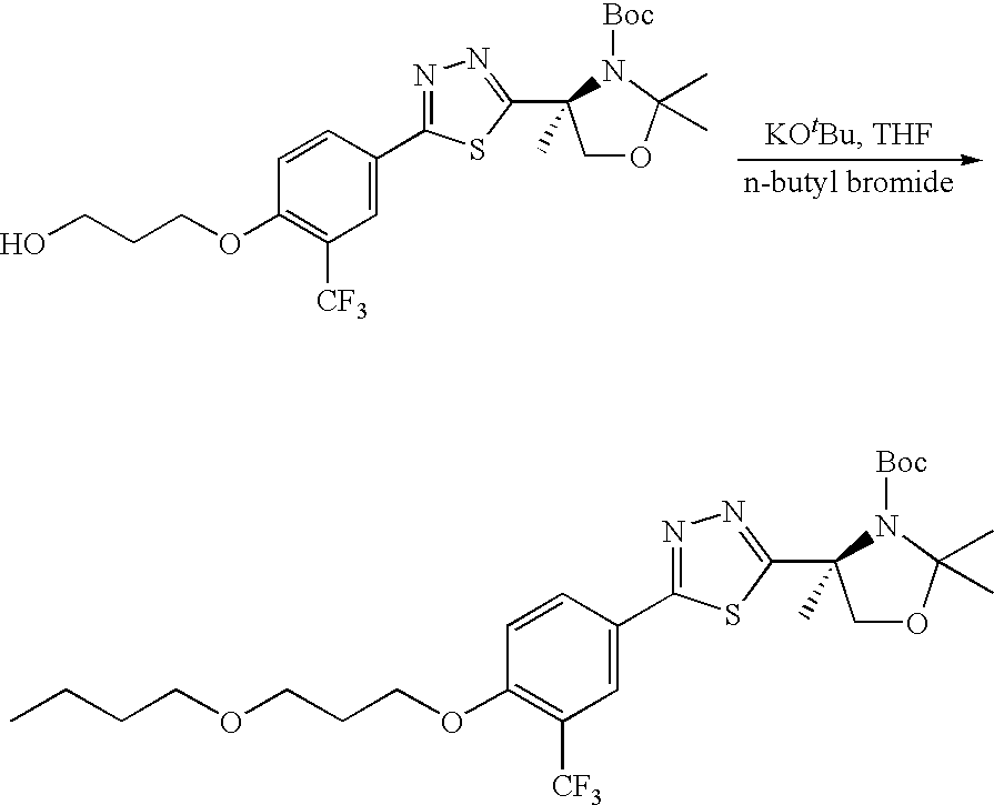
C1=CC(C2=NN=C(C3(C)COC(C)(C)N3[Boc])S2)=CC([CF3])=C1OCCCO.C1=CC(C2=NN=C(C3(C)COC(C)(C)N3[Boc])S2)=CC([CF3])=C1OCCCOCCCC
